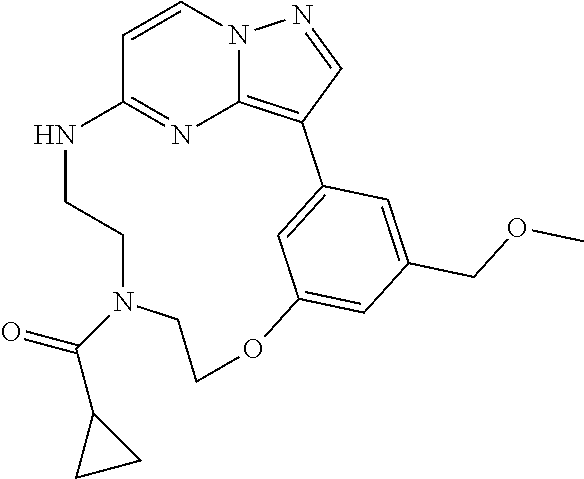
C1=CN2C3=C(C=N2)C2=CC(=CC(COC)=C2)OCCN(C(=O)C2CC2)CCNC1=N3
